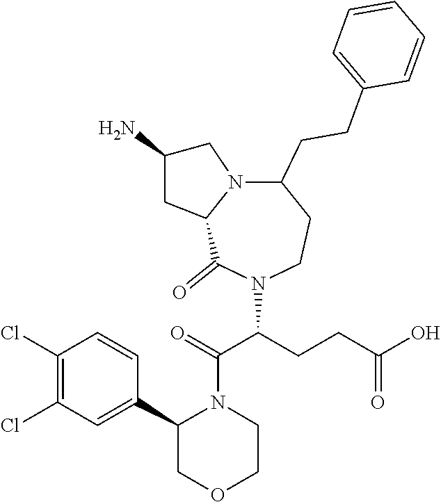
O=C(C(CCC(O)=O)N1C(=O)C2N(C(CCC3=CC=CC=C3)CC1)CC(N)C2)N1C(C2=CC(Cl)=C(Cl)C=C2)COCC1
